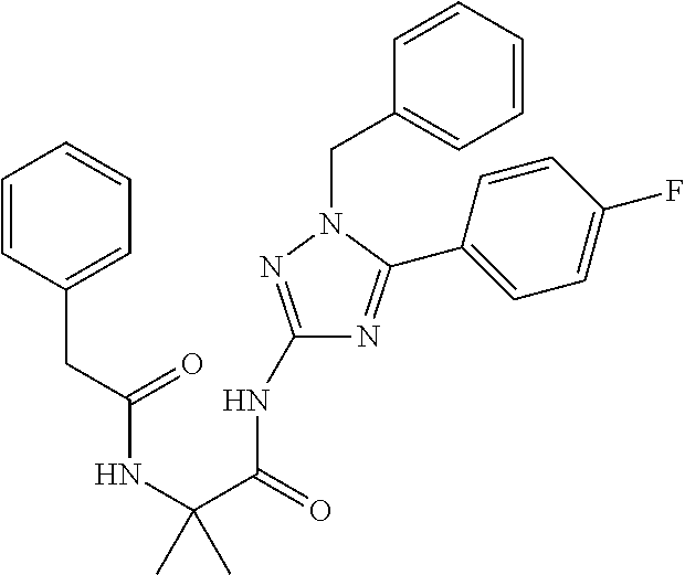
C1(NC(=O)C(NC(=O)CC2=CC=CC=C2)(C)C)=NN(CC2=CC=CC=C2)C(C2=CC=C(F)C=C2)=N1
